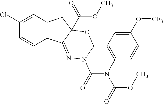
C12=C(C=C(Cl)C=C1)CC1(C(OC)=O)C2=NN(C(=O)N(C2=CC=C(O[CF3])C=C2)C(=O)OC)CO1
